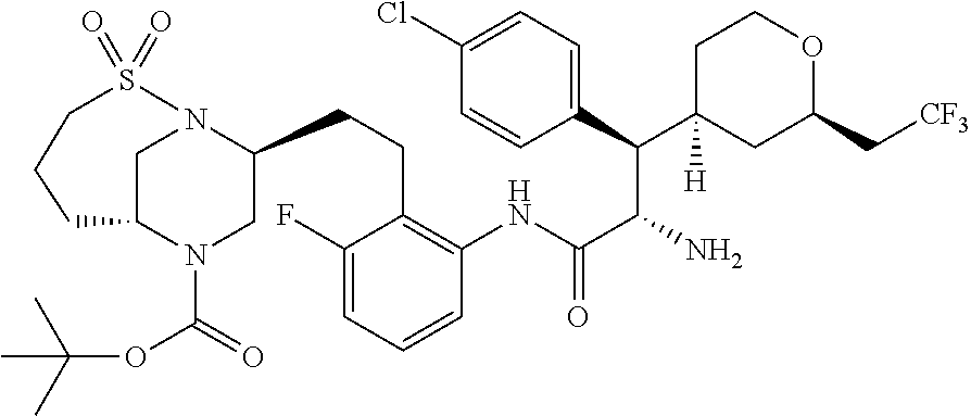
C1(F)=CC=CC(NC(C(N)C(C2([H])CC(C[CF3])OCC2)C2=CC=C(Cl)C=C2)=O)=C1CCC1CN(C(=O)OC(C)(C)C)C2CN1S(=O)(=O)CCC2
